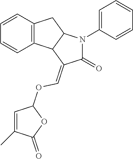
C12=C(C=CC=C1)CC1C2C(=COC2C=C(C)C(=O)O2)C(=O)N1C1=CC=CC=C1
